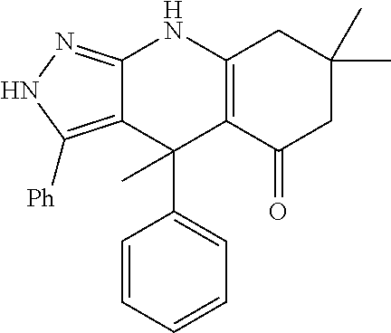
C1=CC=CC=C1C1(C)C2=C(NC3=NNC([Ph])=C13)CC(C)(C)CC2=O
